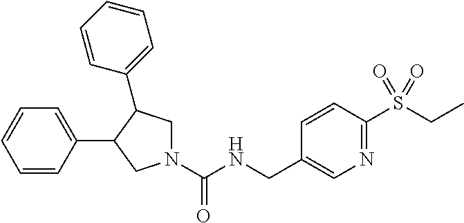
C1(C2C(C3=CC=CC=C3)CN(C(NCC3=CN=C(S(CC)(=O)=O)C=C3)=O)C2)=CC=CC=C1
